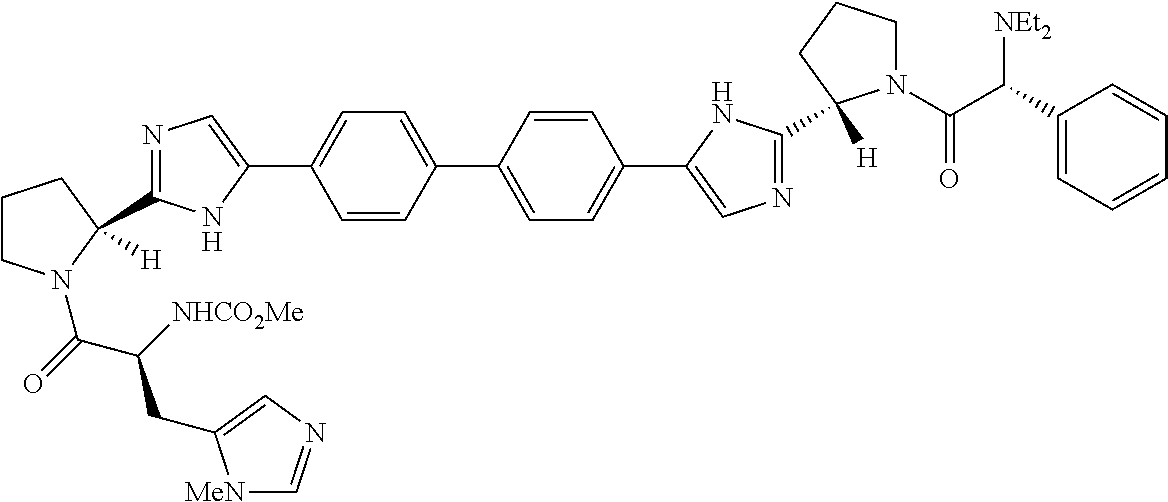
C1=CC(C2=CC=C(C3=CN=C(C4([H])N(C(C(C5=CC=CC=C5)[NEt2])=O)CCC4)N3)C=C2)=CC=C1C1=CN=C(C2([H])CCCN2C(C(CC2=CN=C[MeN]2)[NHCO2Me])=O)N1
